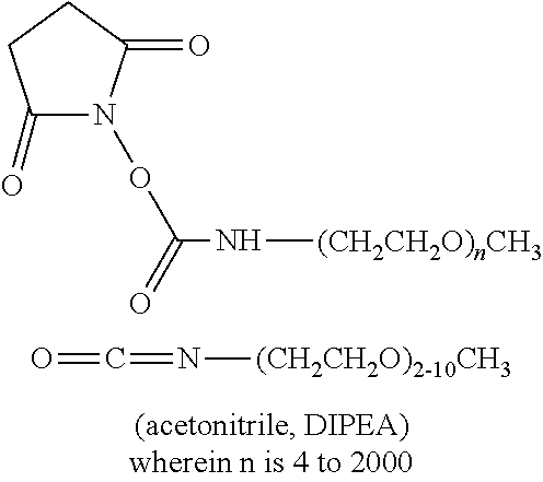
C1(=O)N(OC(=O)N[(CH2CH2O)nCH3])C(=O)CC1.O=C=N[(CH2CH2O)2-10CH3]
